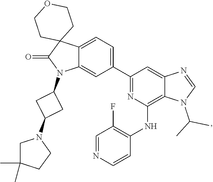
C1=NC=CC(NC2=C3C(=CC(C4=CC=C5C(=C4)N(C4CC(N6CC(C)(C)CC6)C4)C(=O)C54CCOCC4)=N2)N=CN3C(C)C)=C1F
